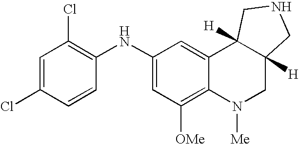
C1(NC2=C(Cl)C=C(Cl)C=C2)=CC([OMe])=C2C(=C1)C1([H])C([H])(CN2[Me])CNC1
